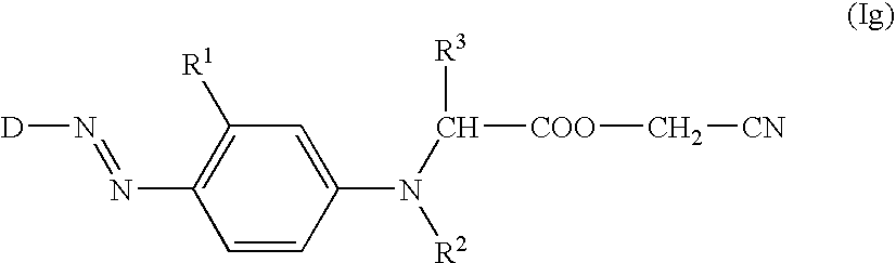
C1=CC(N(C([R3])[COO]C[CN])[R2])=CC([R1])=C1N=N[D]
